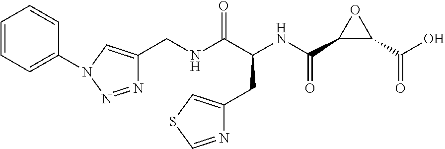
N1=NN(C2=CC=CC=C2)C=C1CNC(C(NC(C1C(C(O)=O)O1)=O)CC1=CSC=N1)=O
